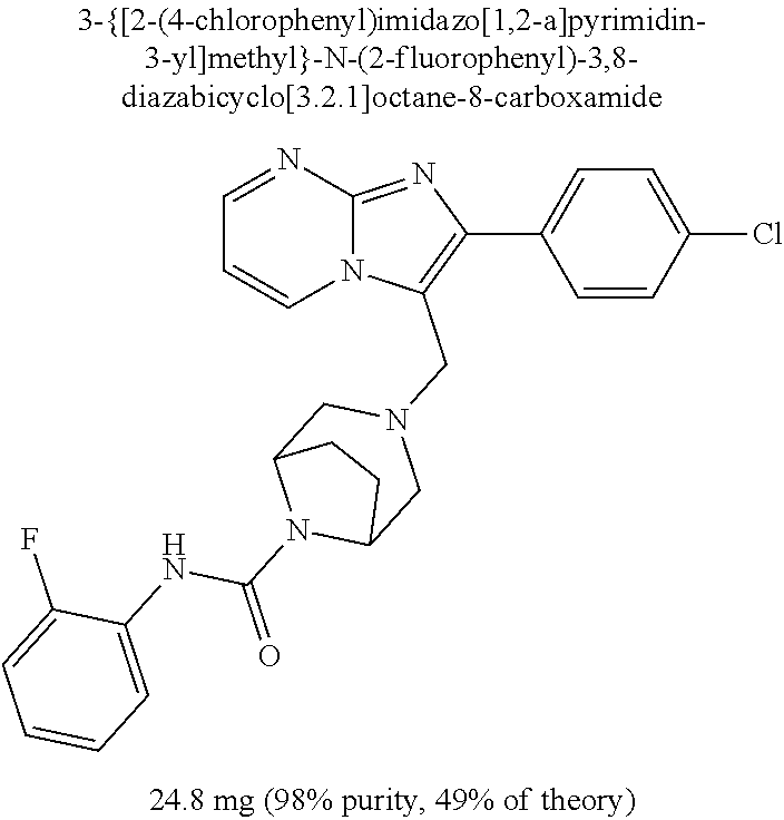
C1=CC(Cl)=CC=C1C1=C(CN2CC3N(C(=O)NC4=CC=CC=C4F)C(C2)CC3)N2C(=N1)N=CC=C2
